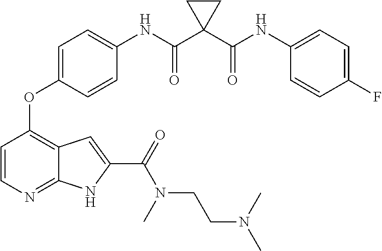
C1=CN=C2C(=C1OC1=CC=C(NC(=O)C3(C(=O)NC4=CC=C(F)C=C4)CC3)C=C1)C=C(C(=O)N(CCN(C)C)C)N2
